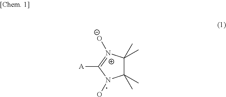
C1(C)(C)C(C)(C)N([O-])=C([A])N1O
